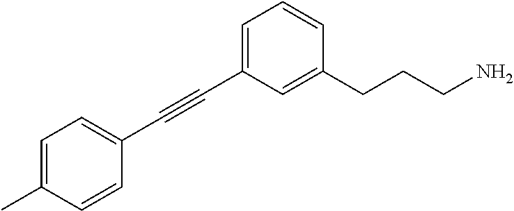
C1=C(C)C=CC(C#CC2=CC=CC(CCCN)=C2)=C1
